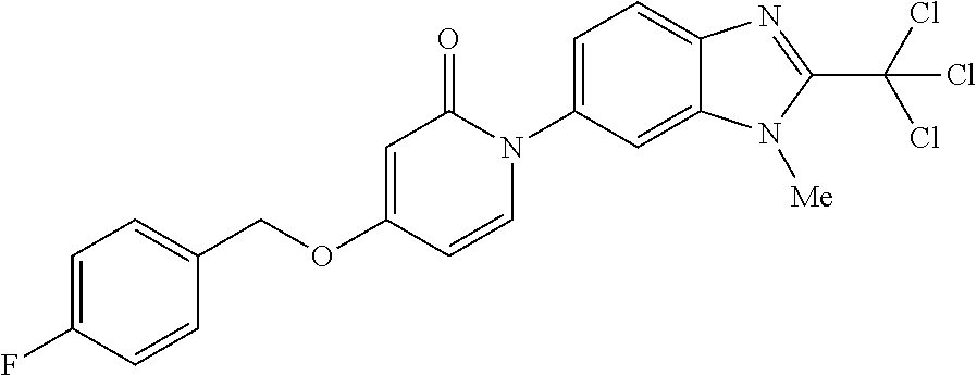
C1(COC2=CC(=O)N(C3=CC=C4C(=C3)N([Me])C(C(Cl)(Cl)Cl)=N4)C=C2)=CC=C(F)C=C1
